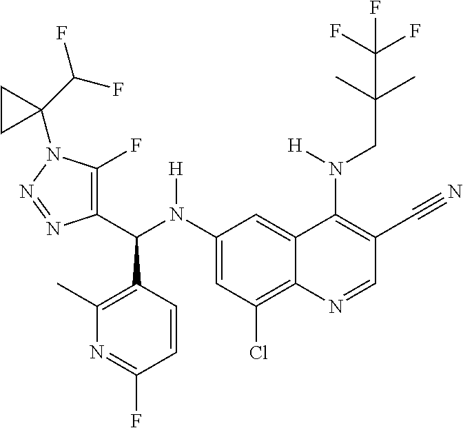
C1(N(C(C2=C(F)N(C3(C(F)F)CC3)N=N2)C2=C(C)N=C(F)C=C2)[H])=CC(Cl)=C2C(=C1)C(N(CC(C)(C)C(F)(F)F)[H])=C(C#N)C=N2
